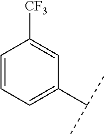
C1=CC=C(C(C)C)C=C1[CF3]
